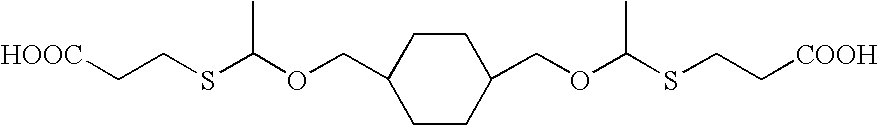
[HOOC]CCSC(OCC1CCC(COC(SCC[COOH])C)CC1)C
